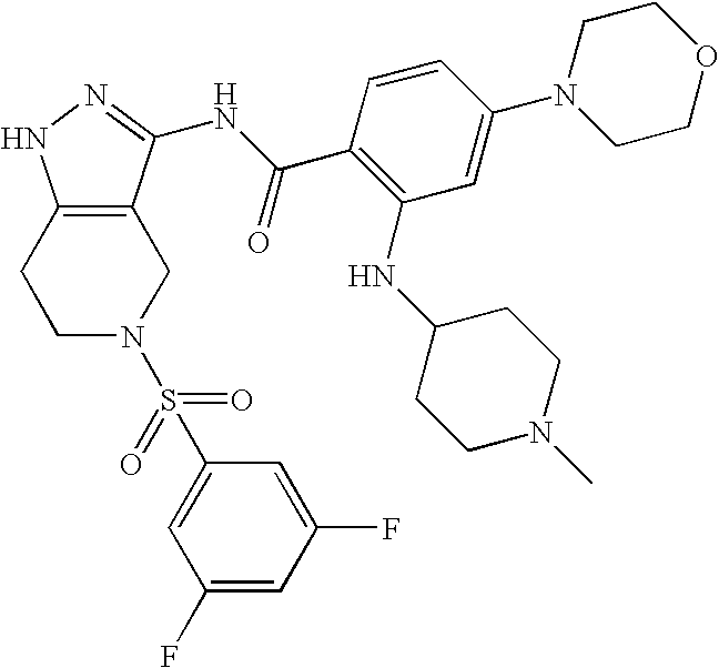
C1C2=C(CCN1S(C1=CC(F)=CC(F)=C1)(=O)=O)NN=C2NC(C1=C(NC2CCN(C)CC2)C=C(N2CCOCC2)C=C1)=O
